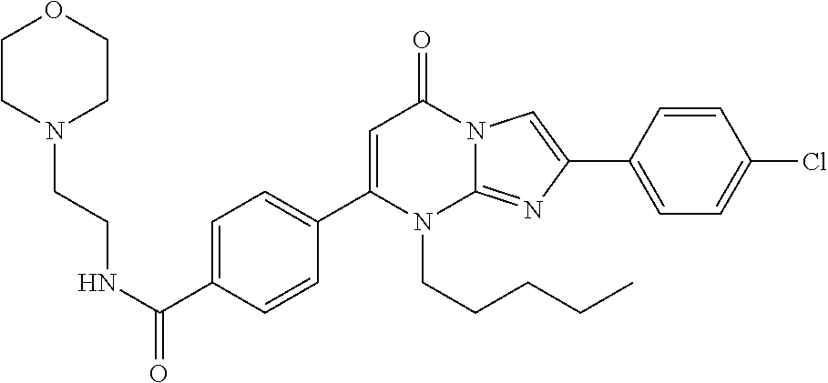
C1(C2=CC=C(C(NCCN3CCOCC3)=O)C=C2)=CC(=O)N2C(=NC(C3=CC=C(Cl)C=C3)=C2)N1CCCCC
